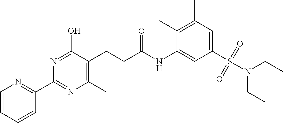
C1=CN=C(C2=NC(C)=C(CCC(NC3=CC(S(N(CC)CC)(=O)=O)=CC(C)=C3C)=O)C(O)=N2)C=C1
